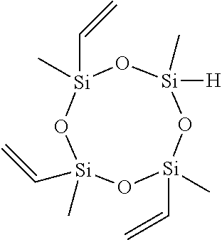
O1[Si](C)(C=C)O[Si](C)(C=C)O[Si](C)([H])O[Si]1(C)C=C
